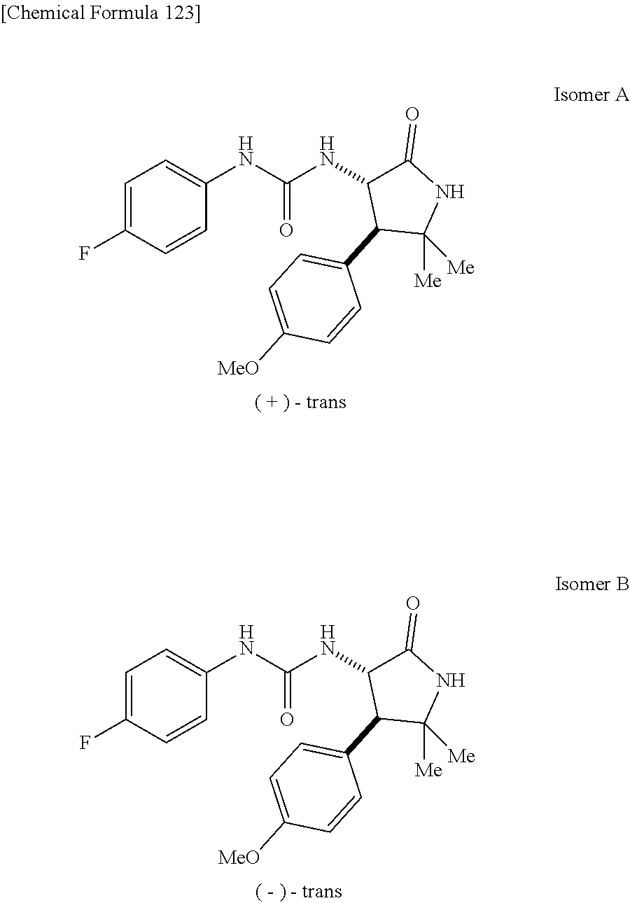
C1=C(F)C=CC(NC(NC2C(=O)NC([Me])([Me])C2C2=CC=C([MeO])C=C2)=O)=C1.C1=C(F)C=CC(NC(NC2C(=O)NC([Me])([Me])C2C2=CC=C([MeO])C=C2)=O)=C1
